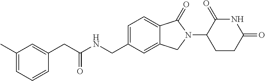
C1(CC(NCC2=CC=C3C(=C2)CN(C2CCC(=O)NC2=O)C3=O)=O)=CC(C)=CC=C1
